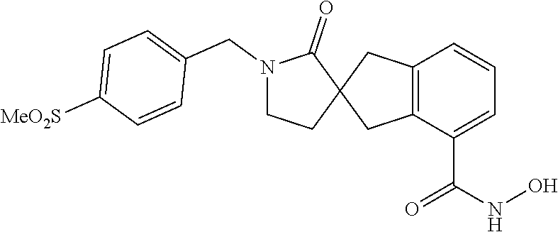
C12=C(C(C(NO)=O)=CC=C1)CC1(C2)C(=O)N(CC2=CC=C([MeO2S])C=C2)CC1
